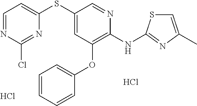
Cl.C1(SC2=CC(OC3=CC=CC=C3)=C(NC3=NC(C)=CS3)N=C2)=CC=NC(Cl)=N1.Cl
